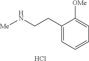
C1=C(CCN[Me])C([OMe])=CC=C1.Cl
